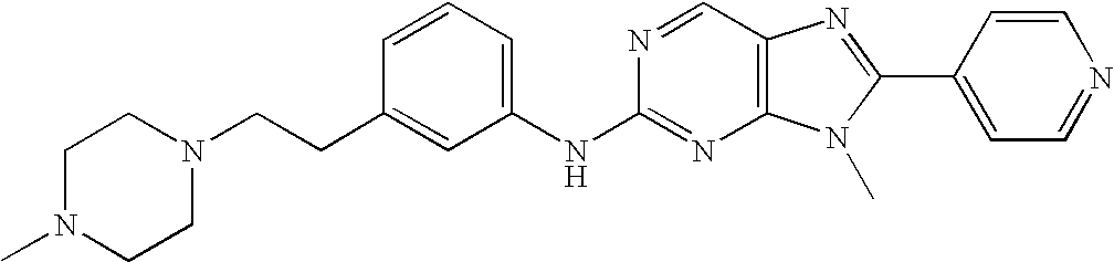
C1=CC=C(NC2=NC3=C(C=N2)N=C(C2=CC=NC=C2)N3C)C=C1CCN1CCN(C)CC1
